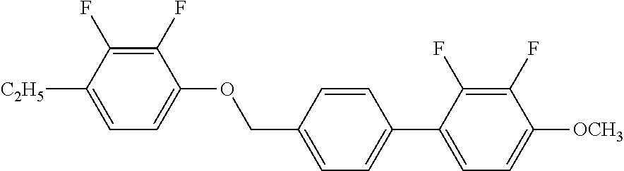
C1(F)=C(F)C([C2H5])=CC=C1OCC1=CC=C(C2=CC=C([OCH3])C(F)=C2F)C=C1
